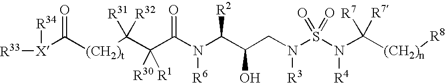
[R33][X]([R34])C([(CH2)t]C(C(C(N(C(C(CN(S(N(C([(CH2)n][R8])([R7])[R7])[R4])(=O)=O)[R3])O)[R2])[R6])=O)([R30])[R1])([R31])[R32])=O
